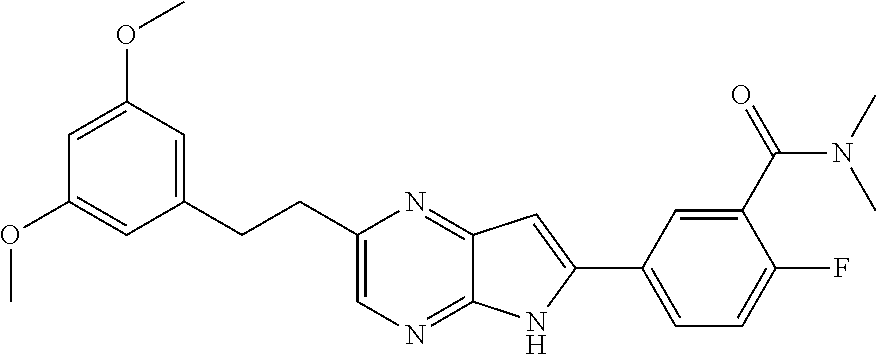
C1=C(OC)C=C(CCC2=CN=C3C(=N2)C=C(C2=CC=C(F)C(C(=O)N(C)C)=C2)N3)C=C1OC
